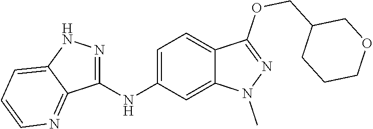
C1(NC2=CC=C3C(=C2)N(C)N=C3OCC2CCCOC2)=NNC2=CC=CN=C12
